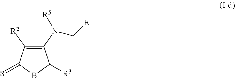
C1(N(C[E])[R5])=C([R2])C(=S)BC1[R3]
